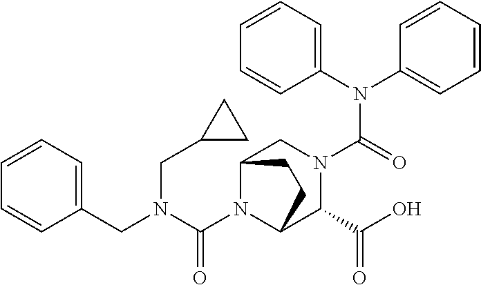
C1(N(C2=CC=CC=C2)C(=O)N2CC3N(C(N(CC4CC4)CC4=CC=CC=C4)=O)C(C2C(O)=O)CC3)=CC=CC=C1
